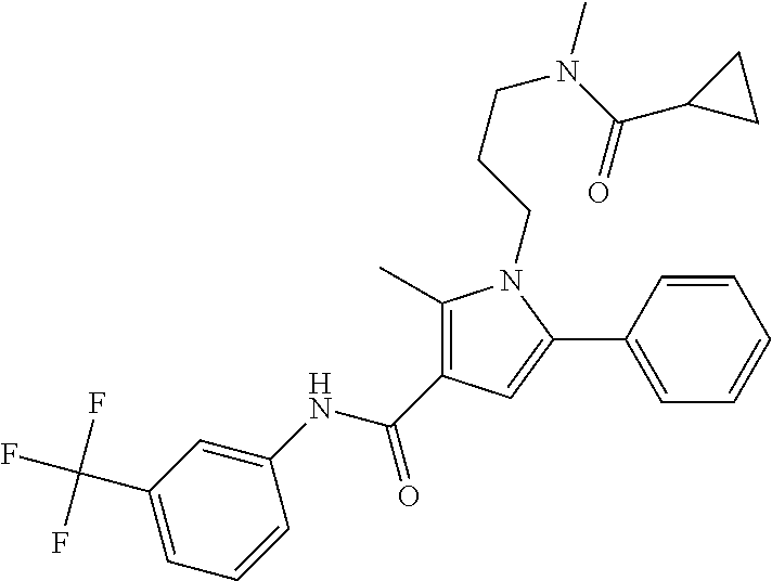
C1(C)=C(C(NC2=CC(C(F)(F)F)=CC=C2)=O)C=C(C2=CC=CC=C2)N1CCCN(C(C1CC1)=O)C
